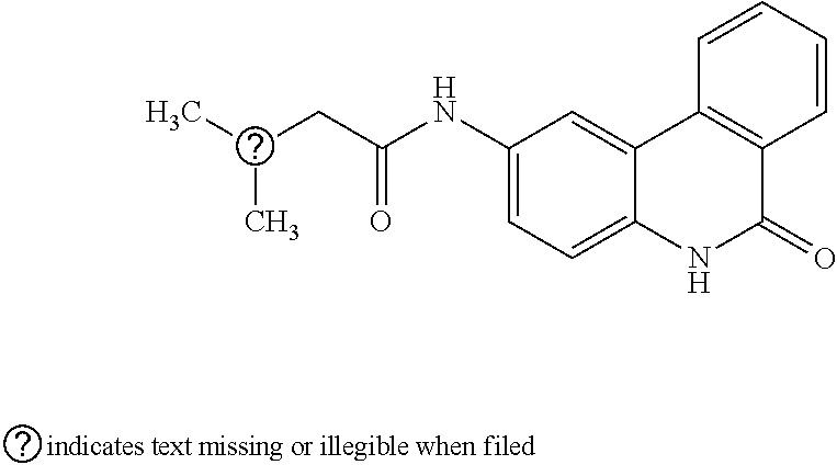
C12=CC(NC(CC(C)C)=O)=CC=C1NC(=O)C1=C2C=CC=C1
